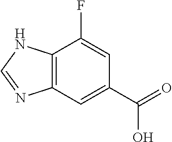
C12=C(C=C(C(=O)O)C=C1F)N=CN2
